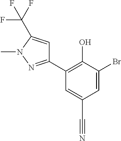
C1(C2=NN(C)C(C(F)(F)F)=C2)=C(O)C(Br)=CC(C#N)=C1
